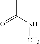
C(C)(NC)=O
